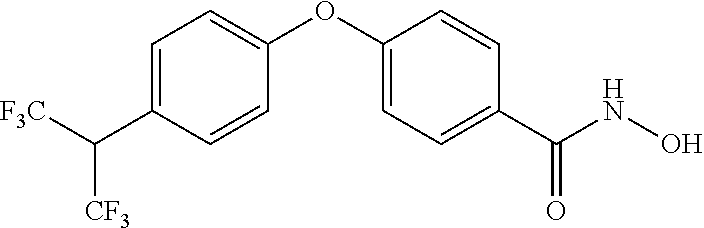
C1=C(C([F3C])[CF3])C=CC(OC2=CC=C(C(NO)=O)C=C2)=C1
